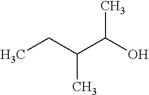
CCC(C(O)C)C
